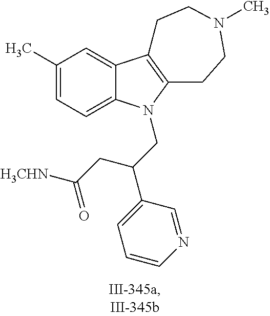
C1(C)=CC=C2C(=C1)C1=C(CCN(C)CC1)N2CC(C1=CC=CN=C1)CC([H3CHN])=O
